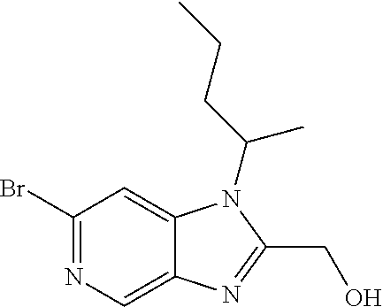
C1(Br)=NC=C2C(=C1)N(C(CCC)C)C(CO)=N2
